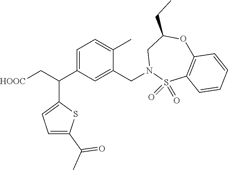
C1=C(C(C[HOOC])C2=CC=C(C(=O)C)S2)C=C(CN2S(=O)(=O)C3=C(OC(CC)C2)C=CC=C3)C(C)=C1
